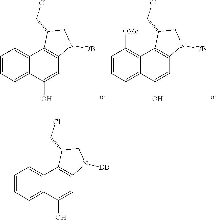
C1=CC=C2C(=C1C)C1=C(C=C2O)N([DB])CC1CCl.C1=CC=C2C(=C1[OMe])C1=C(C=C2O)N([DB])CC1CCl.C1=CC=C2C(=C1)C1=C(C=C2O)N([DB])CC1CCl
